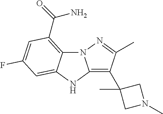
N12C3=C(C(N)=O)C=C(F)C=C3NC1=C(C1(C)CN(C)C1)C(C)=N2
